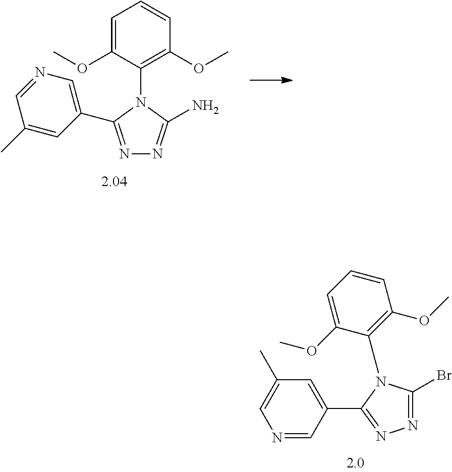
BrC1=NN=C(C2=CC(C)=CN=C2)N1C1=C(OC)C=CC=C1OC.N1=C(C2=CN=CC(C)=C2)N(C2=C(OC)C=CC=C2OC)C(N)=N1
